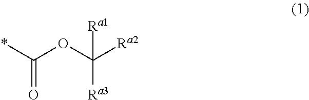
C(=O)(*)OC([Ra2])([Ra1])[Ra3]
